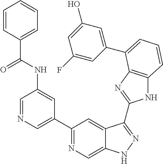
C1(C2=NC=C3C(=C2)C(C2=NC4=C(N2)C=CC=C4C2=CC(O)=CC(F)=C2)=NN3)=CN=CC(NC(=O)C2=CC=CC=C2)=C1
